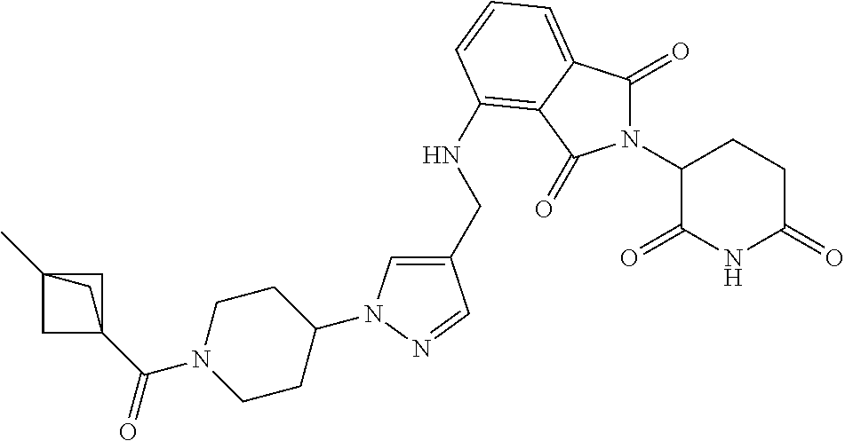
C1(CNC2=C3C(=CC=C2)C(=O)N(C2C(=O)NC(=O)CC2)C3=O)=CN(C2CCN(C(=O)C34CC(C)(C3)C4)CC2)N=C1
